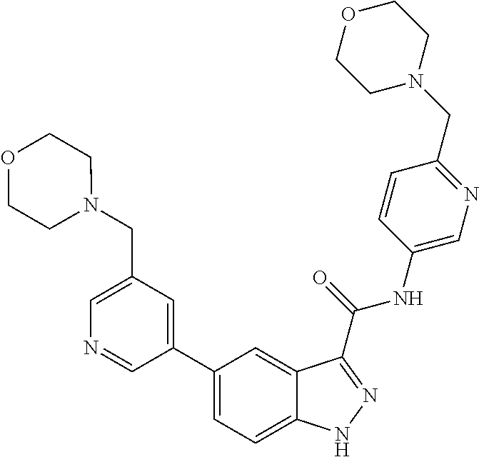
C1(CN2CCOCC2)=CN=CC(C2=CC=C3C(=C2)C(C(NC2=CN=C(CN4CCOCC4)C=C2)=O)=NN3)=C1
